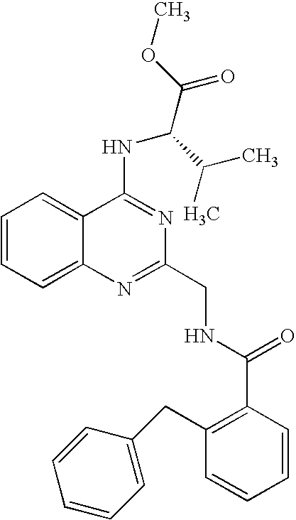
C1=CC=C2C(=C1)C(NC(C(C)C)C(OC)=O)=NC(CNC(C1=C(CC3=CC=CC=C3)C=CC=C1)=O)=N2
